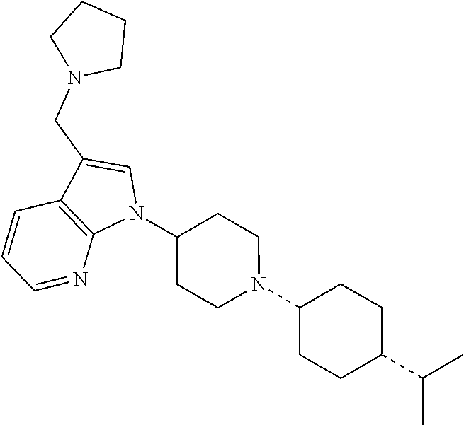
C1=CC2=C(N=C1)N(C1CCN(C3CCC(C(C)C)CC3)CC1)C=C2CN1CCCC1
